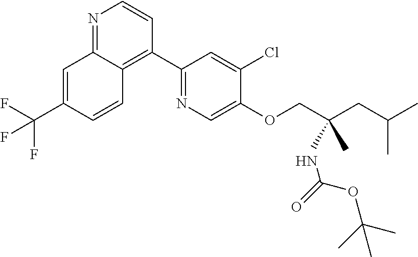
N1=C2C(=C(C3=NC=C(OCC(CC(C)C)(NC(=O)OC(C)(C)C)C)C(Cl)=C3)C=C1)C=CC(C(F)(F)F)=C2
